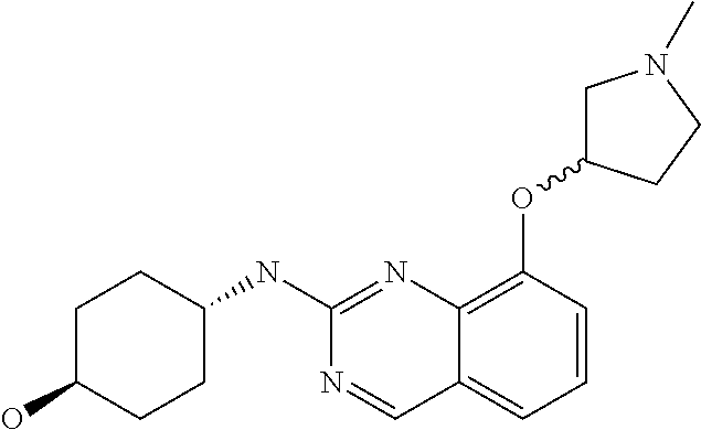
C1C(O)CCC(NC2=NC3=C(OC4CN(C)CC4)C=CC=C3C=N2)C1
